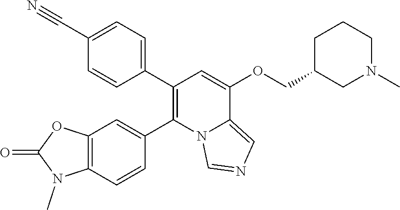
C1(C#N)=CC=C(C2=C(C3=CC4=C(C=C3)N(C)C(=O)O4)N3C(=CN=C3)C(OCC3CN(C)CCC3)=C2)C=C1
